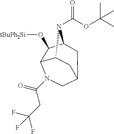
C12C3C(O[tBuPh2Si])C(N1C(OC(C)(C)C)=O)CC(C2)CN3C(=O)CC(F)(F)F
